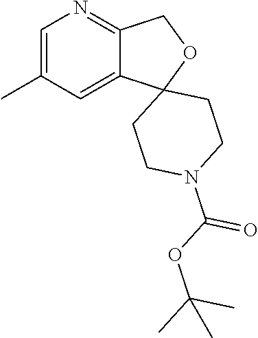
C1=C(C)C=C2C(=N1)COC21CCN(C(=O)OC(C)(C)C)CC1
